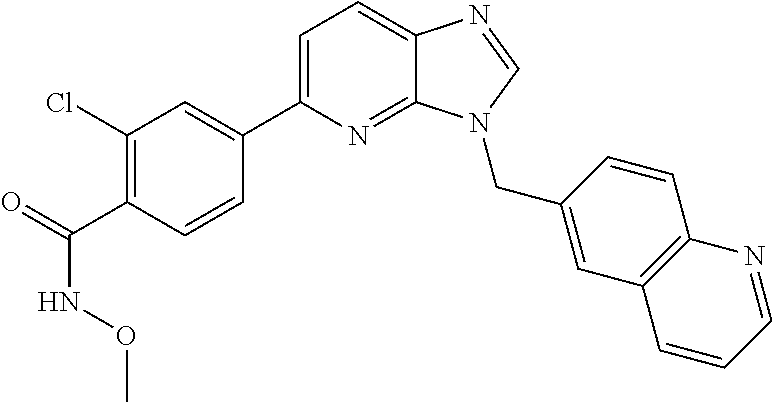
C1(Cl)=C(C(=O)NOC)C=CC(C2=CC=C3C(=N2)N(CC2=CC4=C(C=C2)N=CC=C4)C=N3)=C1
